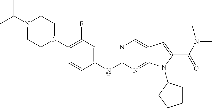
N1=C(NC2=CC(F)=C(N3CCN(C(C)C)CC3)C=C2)N=C2C(=C1)C=C(C(N(C)C)=O)N2C1CCCC1
